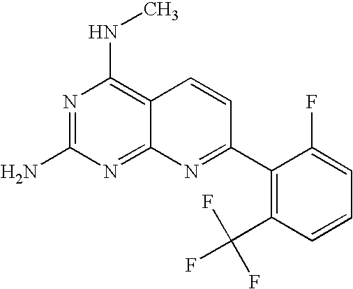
C12=NC(N)=NC(NC)=C1C=CC(C1=C(C(F)(F)F)C=CC=C1F)=N2
